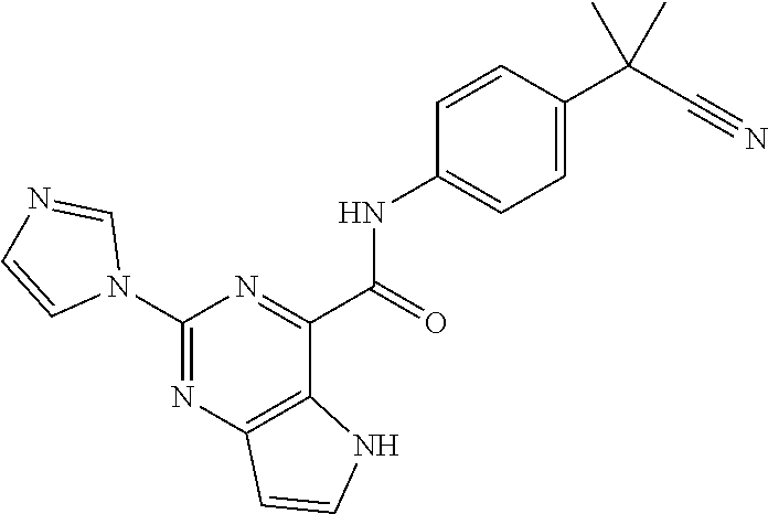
C1(N2C=NC=C2)=NC2=C(C(C(=O)NC3=CC=C(C(C#N)(C)C)C=C3)=N1)NC=C2
